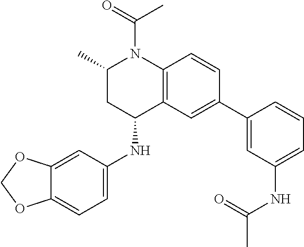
C1(C)CC(NC2=CC=C3C(=C2)OCO3)C2=C(N1C(C)=O)C=CC(C1=CC(NC(=O)C)=CC=C1)=C2
